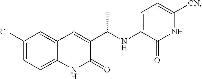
C1(NC(C2=CC3=CC(Cl)=CC=C3NC2=O)C)=CC=C([CN])NC1=O
